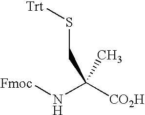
[Fmoc]NC([CO2H])(C)CS[Trt]
